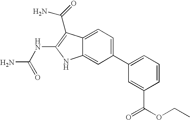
C1(C2=CC=CC(C(=O)OCC)=C2)=CC=C2C(=C1)NC(NC(N)=O)=C2C(N)=O
